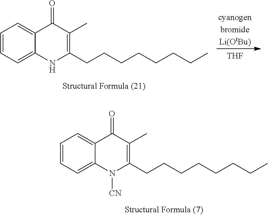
[cyanogenbromideLi(OtBu)].[THF].C1=CC=C2C(=C1)C(=O)C(C)=C(CCCCCCCC)N2.C1=CC=C2C(=C1)C(=O)C(C)=C(CCCCCCCC)N2[CN]
